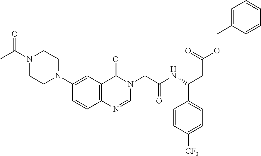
C1=CC2=C(C=C1N1CCN(C(C)=O)CC1)C(=O)N(CC(NC(CC(OCC1=CC=CC=C1)=O)C1=CC=C([CF3])C=C1)=O)C=N2
